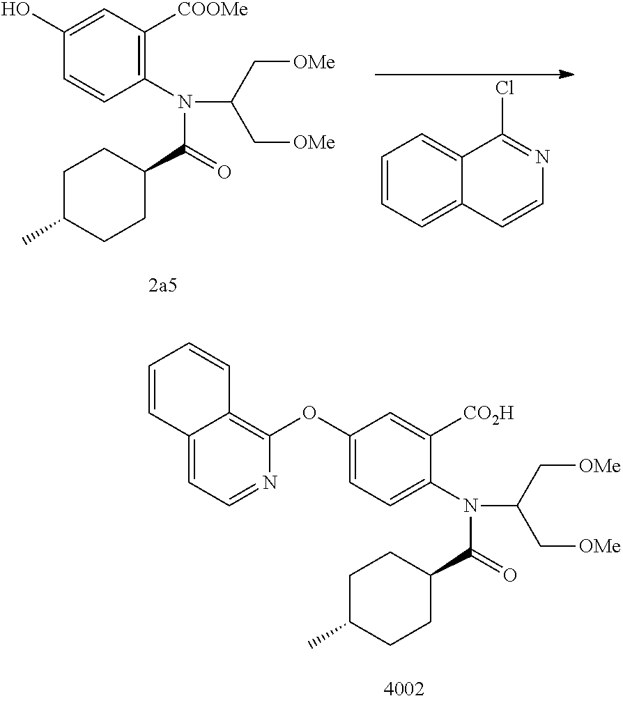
C1(OC2=C3C(=CC=N2)C=CC=C3)=CC=C(N(C(=O)C2CCC(C)CC2)C(C[OMe])C[OMe])C([CO2H])=C1.C12=CC=CC=C1C=CN=C2Cl.C1(O)=CC([COOMe])=C(N(C(=O)C2CCC(C)CC2)C(C[OMe])C[OMe])C=C1
